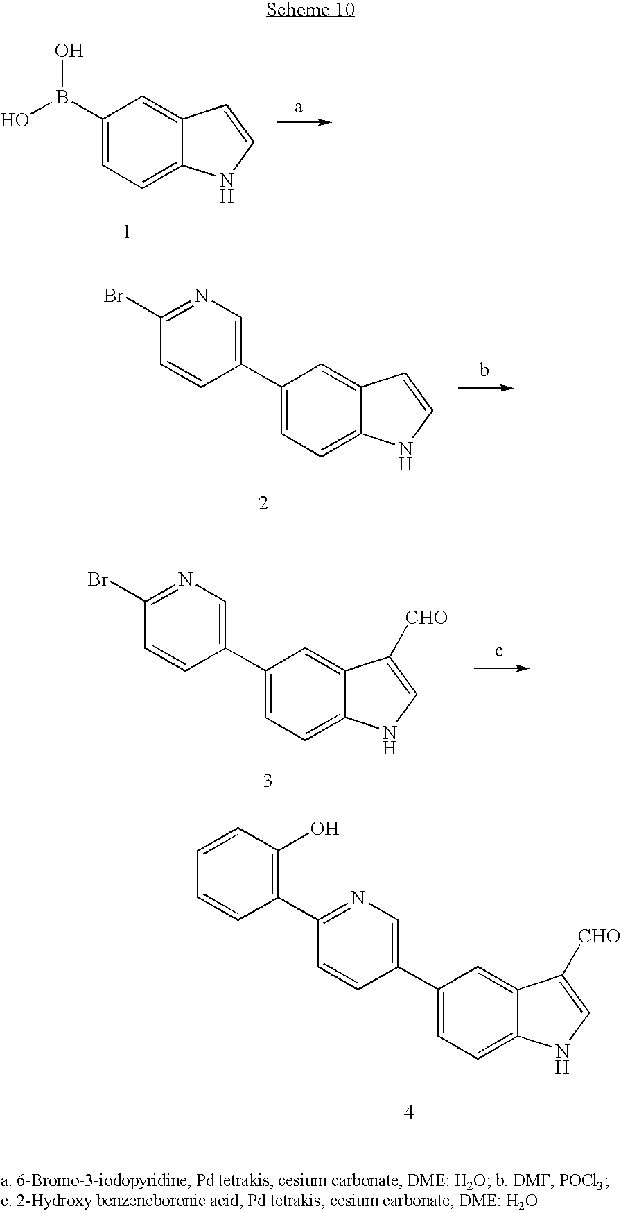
C1(C2=CC=C3C(=C2)C=CN3)=CN=C(Br)C=C1.C1(C2=CC=C3C(=C2)C([CHO])=CN3)=CN=C(Br)C=C1.C1(C2=CC=C3C(=C2)C([CHO])=CN3)=CN=C(C2=C(O)C=CC=C2)C=C1.OB(C1=CC=C2C(=C1)C=CN2)O
